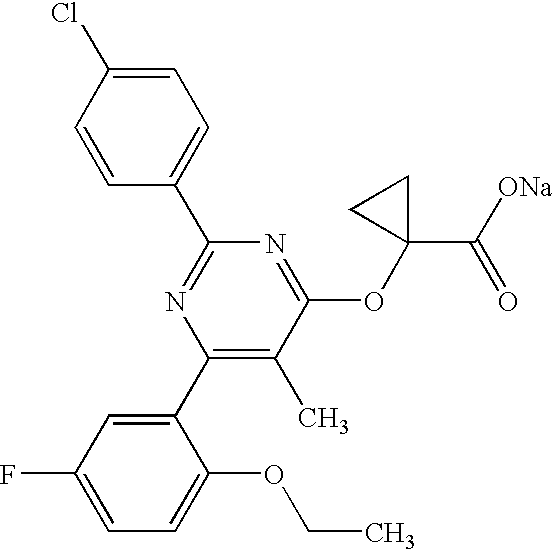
C1=CC(C2=NC(C3=CC(F)=CC=C3OCC)=C(C)C(OC3(C([ONa])=O)CC3)=N2)=CC=C1Cl
